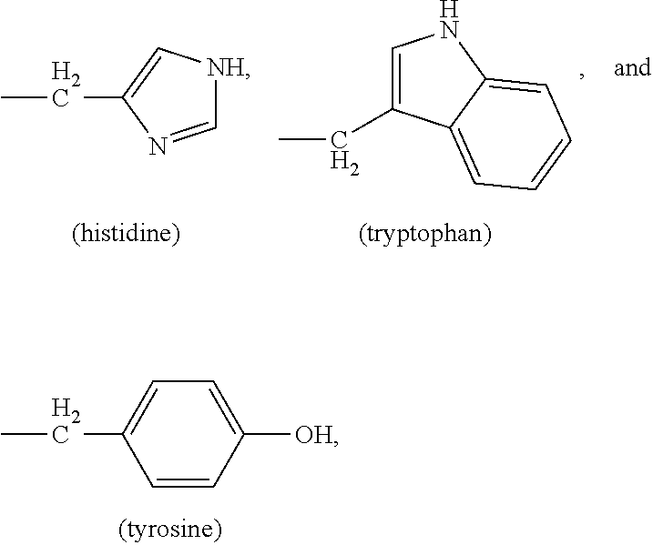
CCC1=C[NH]C=N1.C12=CC=CC=C1C(CC)=CN2.CCC1=CC=C([OH])C=C1
